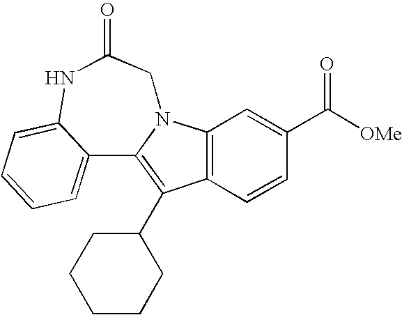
C12=C(C=CC(C([OMe])=O)=C1)C(C1CCCCC1)=C1N2CC(=O)NC2=CC=CC=C12
